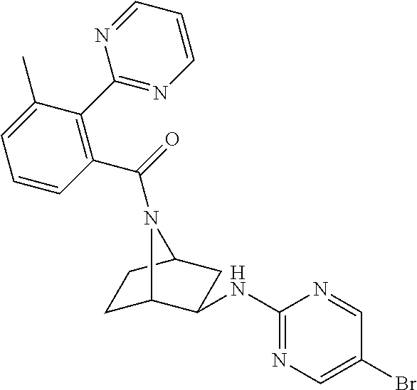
C1=CC(C(=O)N2C3CCC2CC3NC2=NC=C(Br)C=N2)=C(C2=NC=CC=N2)C(C)=C1
